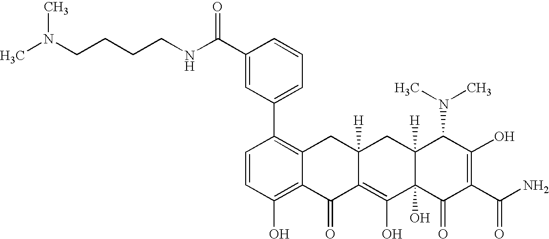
C1=CC(O)=C2C(=C1C1=CC=CC(C(NCCCCN(C)C)=O)=C1)CC1([H])C(=C(O)C3(O)C([H])(C1)C(N(C)C)C(O)=C(C(N)=O)C3=O)C2=O
